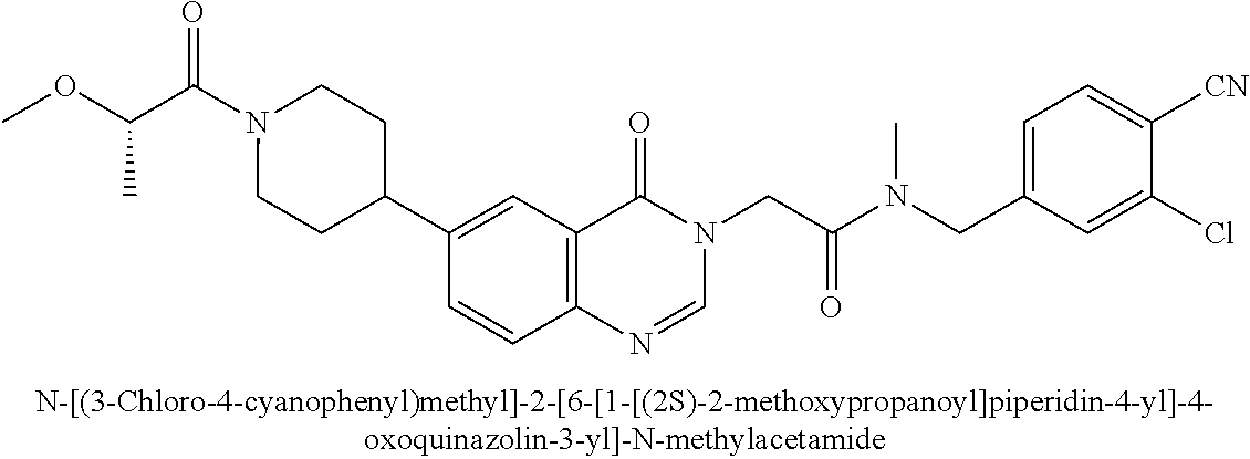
C(C(N1CCC(C2=CC3=C(C=C2)N=CN(CC(N(CC2=CC=C([CN])C(Cl)=C2)C)=O)C3=O)CC1)=O)(OC)C
